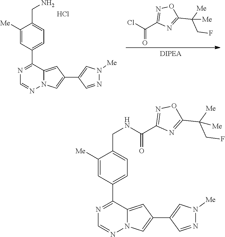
C1([Me])=CC(C2=NC=NN3C2=CC(C2=CN([Me])N=C2)=C3)=CC=C1CNC(C1=NOC(C([Me])(CF)[Me])=N1)=O.C1([Me])=CC(C2=NC=NN3C2=CC(C2=CN([Me])N=C2)=C3)=CC=C1CN.ClC(C1=NOC(C([Me])(CF)[Me])=N1)=O.Cl
